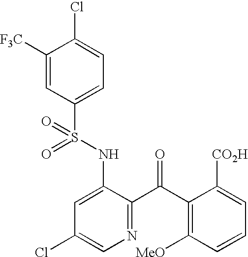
C1([F3C])=CC(S(NC2=CC(Cl)=CN=C2C(C2=C([MeO])C=CC=C2[CO2H])=O)(=O)=O)=CC=C1Cl
